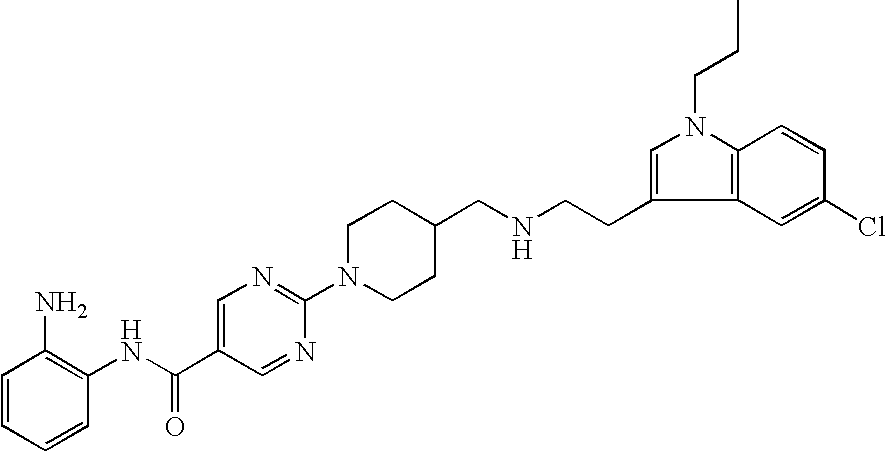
N1=C(N2CCC(CNCCC3=CN(CCC)C4=C3C=C(Cl)C=C4)CC2)N=CC(C(NC2=C(N)C=CC=C2)=O)=C1
